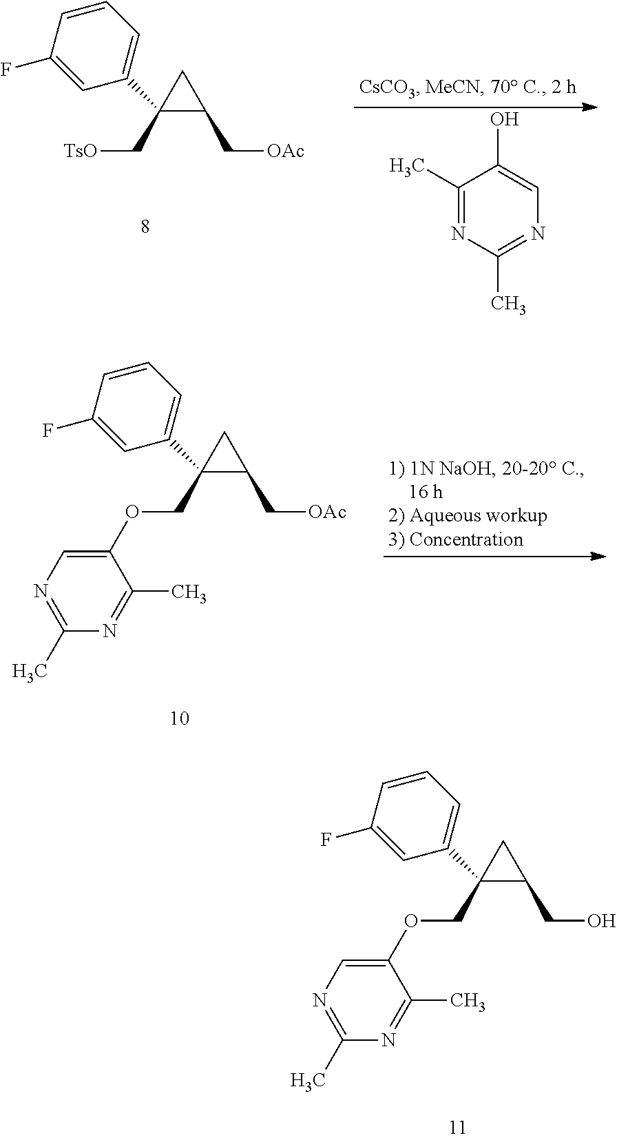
C1=CC=C(C2(COC3=CN=C(C)N=C3C)CC2CO)C=C1F.C1=CC=C(C2(C[TsO])CC2C[OAc])C=C1F.C1(C)=NC(C)=NC=C1O.C1=CC=C(C2(COC3=CN=C(C)N=C3C)CC2C[OAc])C=C1F
